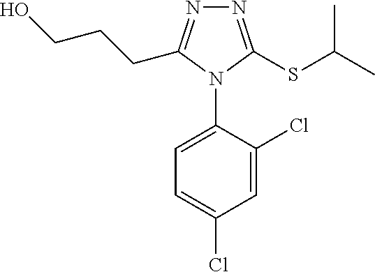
N1=C(SC(C)C)N(C2=CC=C(Cl)C=C2Cl)C(CCCO)=N1
